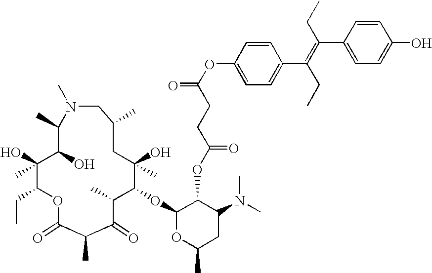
O1C(=O)C(C)C(=O)C(C)C(OC2OC(C)CC(N(C)C)C2OC(CCC(OC2=CC=C(C(=C(CC)C3=CC=C(O)C=C3)CC)C=C2)=O)=O)C(O)(C)CC(C)CN(C)C(C)C(O)C(O)(C)C1CC
